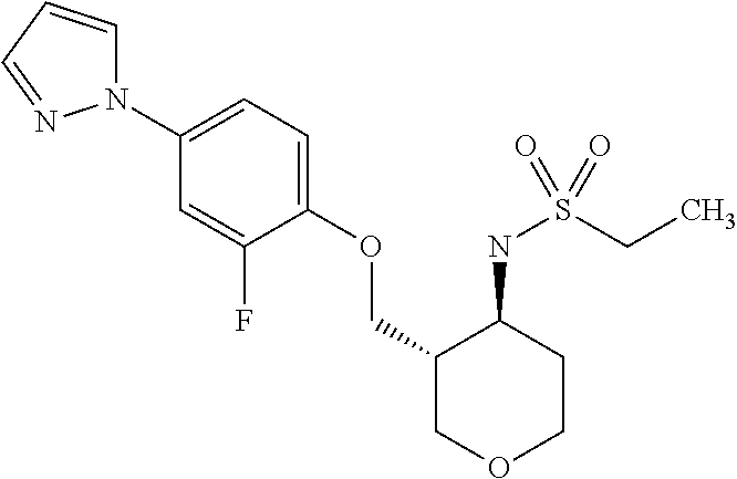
N1(C2=CC=C(OCC3COCCC3NS(CC)(=O)=O)C(F)=C2)C=CC=N1
